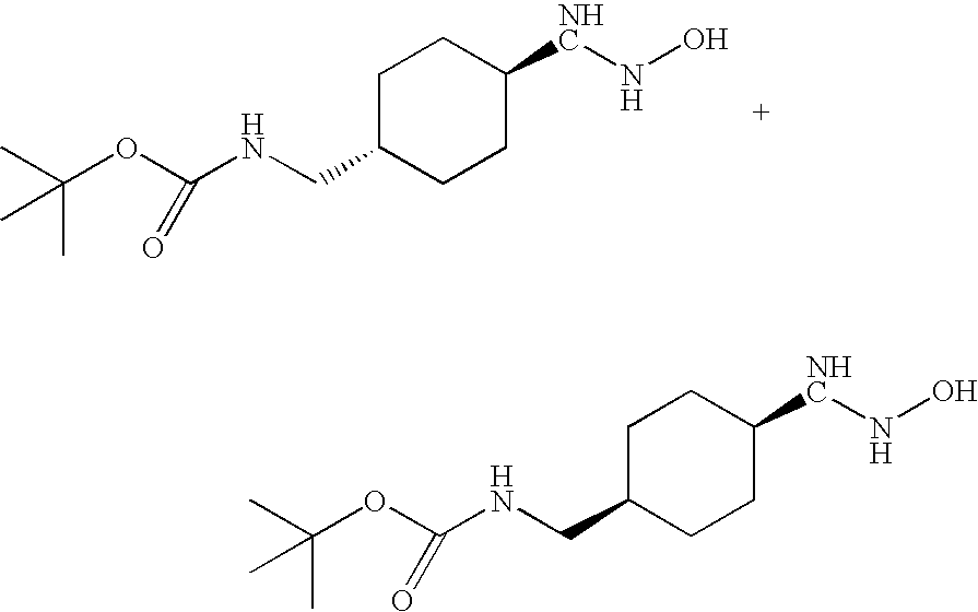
C1C(CNC(OC(C)(C)C)=O)CCC([NHC]NO)C1.C1C(CNC(OC(C)(C)C)=O)CCC([NHC]NO)C1
